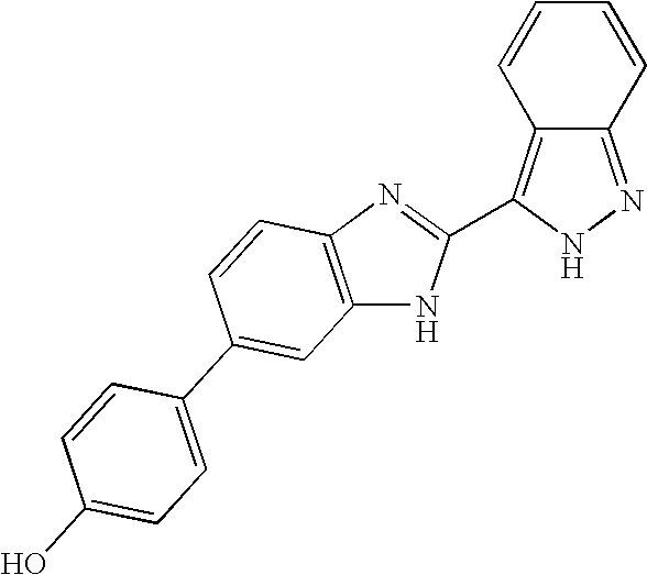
C1=CC2=C(C3=NC4=C(N3)C=C(C3=CC=C(O)C=C3)C=C4)NN=C2C=C1
